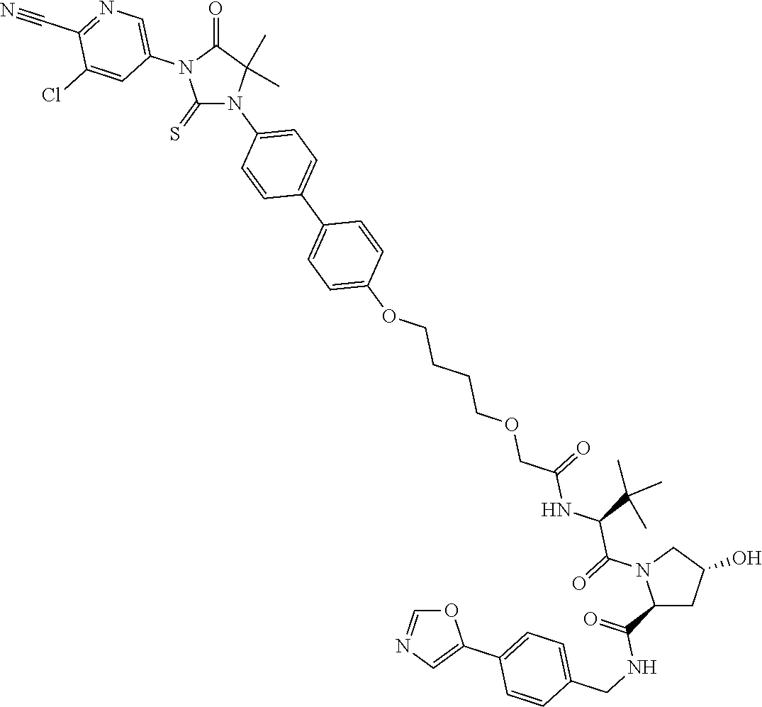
O1C=NC=C1C1=CC=C(CNC(C2CC(O)CN2C(C(NC(COCCCCOC2=CC=C(C3=CC=C(N4C(=S)N(C5=CN=C(C#N)C(Cl)=C5)C(=O)C4(C)C)C=C3)C=C2)=O)C(C)(C)C)=O)=O)C=C1
